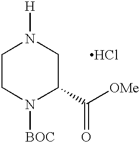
C1N([BOC])C(C([OMe])=O)CN([H])C1.Cl
